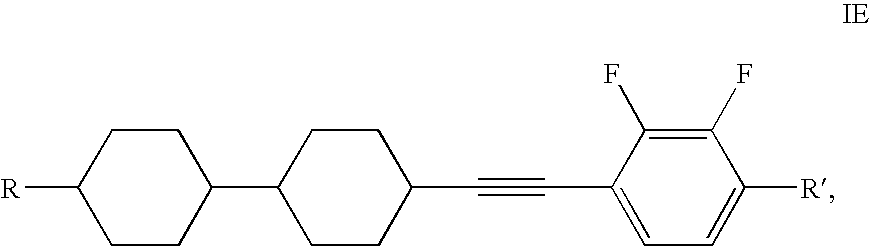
[R]C1CCC(C2CCC(C#CC3=CC=C([R])C(F)=C3F)CC2)CC1
